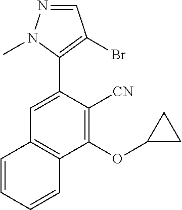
N1=CC(Br)=C(C2=CC3=C(C(OC4CC4)=C2[CN])C=CC=C3)N1C
